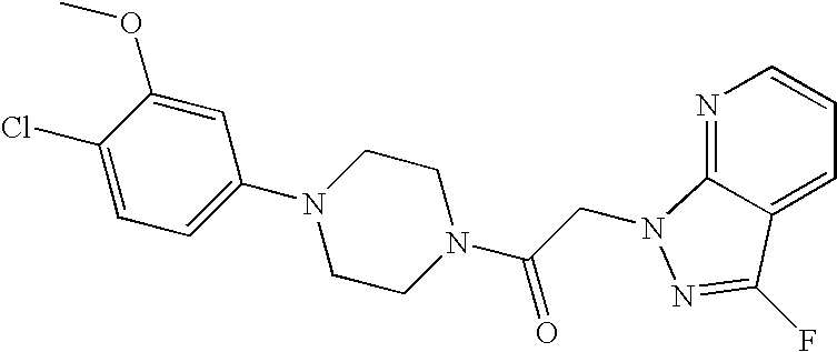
C1=C(OC)C(Cl)=CC=C1N1CCN(C(CN2C3=NC=CC=C3C(F)=N2)=O)CC1
